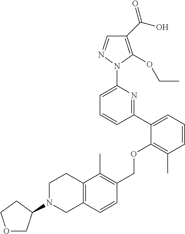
C1(C(O)=O)=C(OCC)N(C2=CC=CC(C3=CC=CC(C)=C3OCC3=C(C)C4=C(C=C3)CN(C3COCC3)CC4)=N2)N=C1
